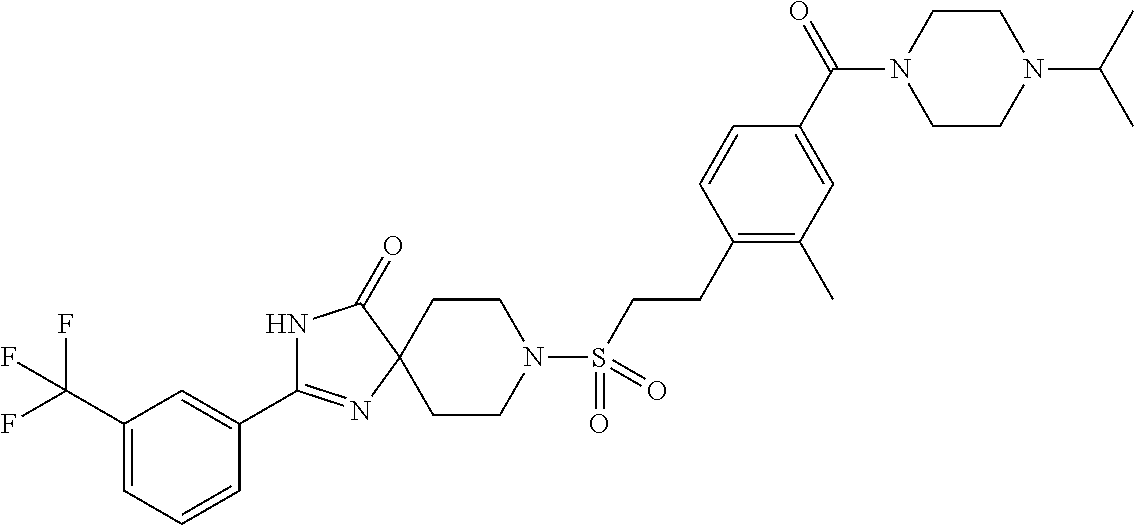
N1C(=O)C2(N=C1C1=CC(C(F)(F)F)=CC=C1)CCN(S(=O)(=O)CCC1=C(C)C=C(C(=O)N3CCN(C(C)C)CC3)C=C1)CC2
